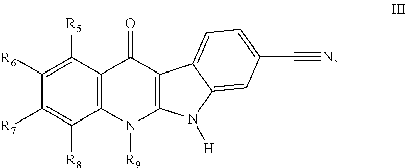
C12=C(C([R5])=C([R6])C([R7])=C1[R8])C(=O)C1=C(N2[R9])N([H])C2=CC(C#N)=CC=C12
